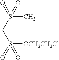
C(S(=O)(=O)C)S(=O)([OCH2CH2Cl])=O
